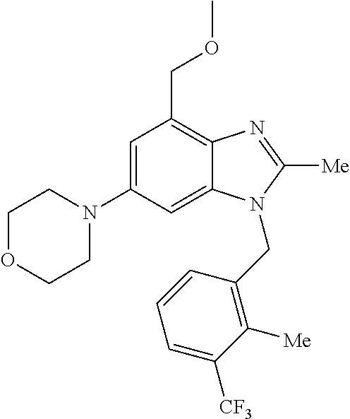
C1(N2CCOCC2)=CC(COC)=C2C(=C1)N(CC1=C([Me])C([CF3])=CC=C1)C([Me])=N2
